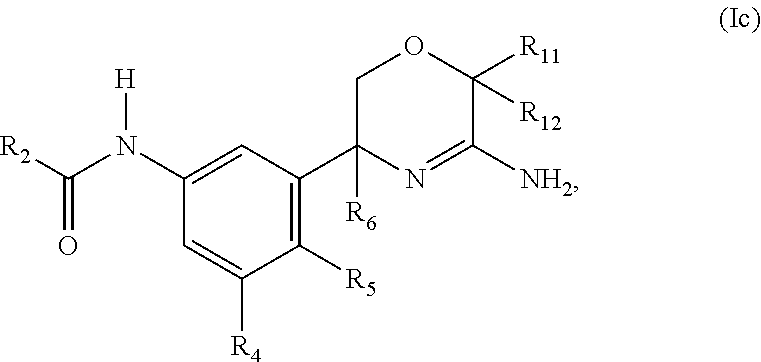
C1(N(C([R2])=O)[H])=CC(C2([R6])N=C([NH2])C([R11])([R12])OC2)=C([R5])C([R4])=C1
